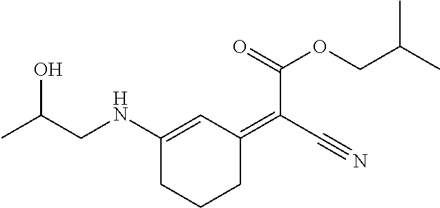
C1(NCC(C)O)=CC(=C(C#N)C(=O)OCC(C)C)CCC1
